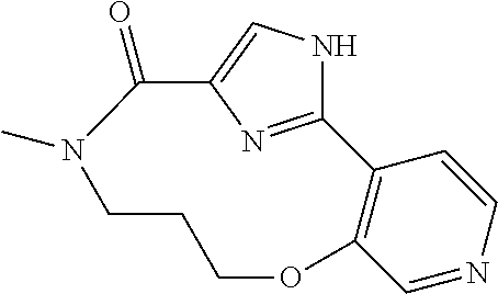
C12=C(C=NC=C1)OCCCN(C)C(=O)C1=CNC2=N1
